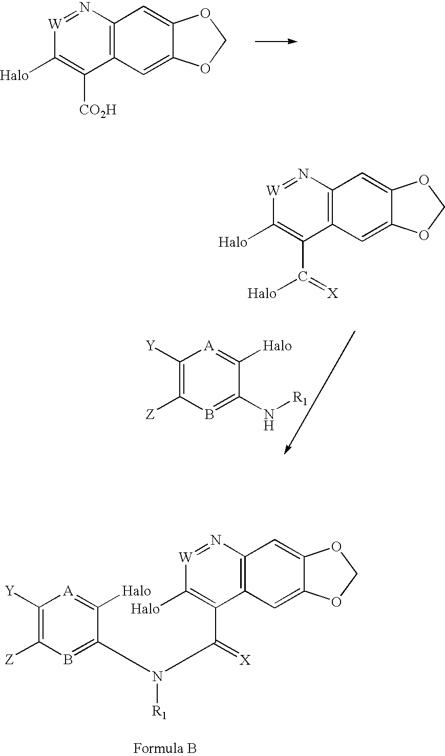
[W]1=NC2=C(C([CO2H])=C1[Halo])C=C1C(=C2)OCO1.[W]1=NC2=C(C(C(=[X])[Halo])=C1[Halo])C=C1C(=C2)OCO1.C1([Y])=C([Z])B=C(N[R1])C([Halo])=[A]1.C1([Y])=C([Z])B=C(N(C(C2=C([Halo])[W]=NC3=C2C=C2C(=C3)OCO2)=[X])[R1])C([Halo])=[A]1
